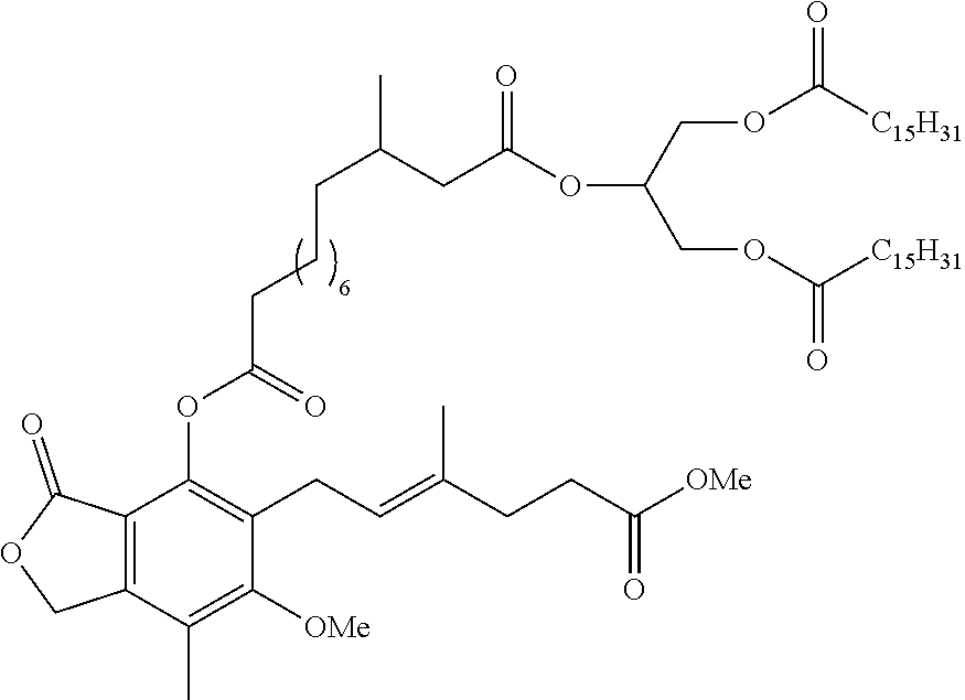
C12=C(C(C)=C([OMe])C(CC=C(CCC(=O)[OMe])C)=C1OC(CCCC(CC(OC(COC([C15H31])=O)COC([C15H31])=O)=O)C)=O)COC2=O
